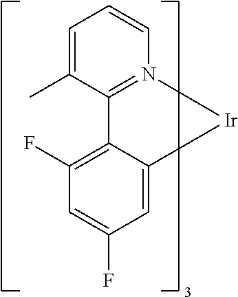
CC1=CC=CN2=C1C1=C(F)C=C(F)C=C1[Ir]2
